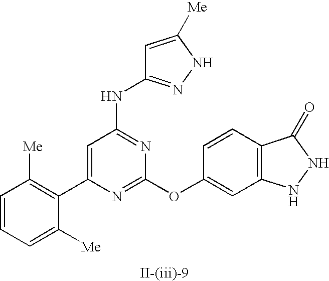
C1=C(C2=C([Me])C=CC=C2[Me])N=C(OC2=CC3=C(C=C2)C(=O)NN3)N=C1NC1=NNC([Me])=C1
